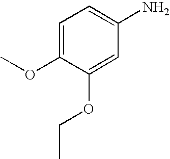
C1=C(OC)C(OCC)=CC(N)=C1
